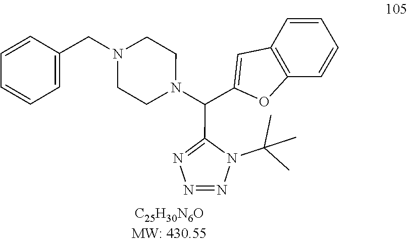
C1CN(CC2=CC=CC=C2)CCN1C(C1=CC2=C(O1)C=CC=C2)C1=NN=NN1C(C)(C)C
